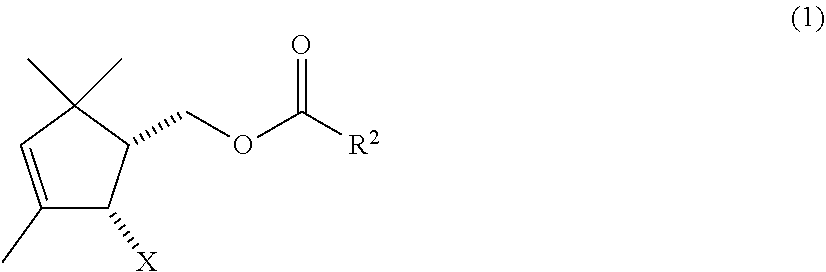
C([R2])(OCC1C(C)(C)C=C(C)C1[X])=O
